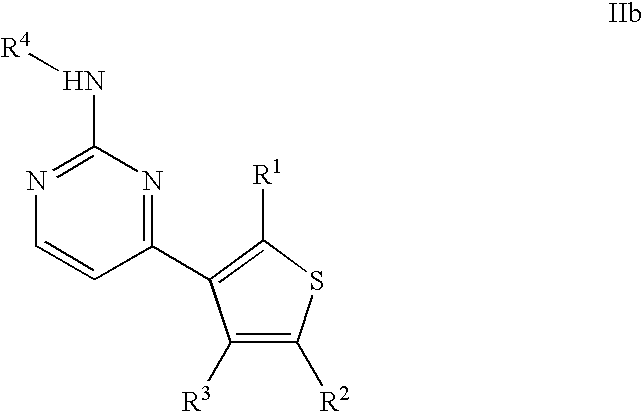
C1(C2=C([R1])SC([R2])=C2[R3])=NC(N[R4])=NC=C1
